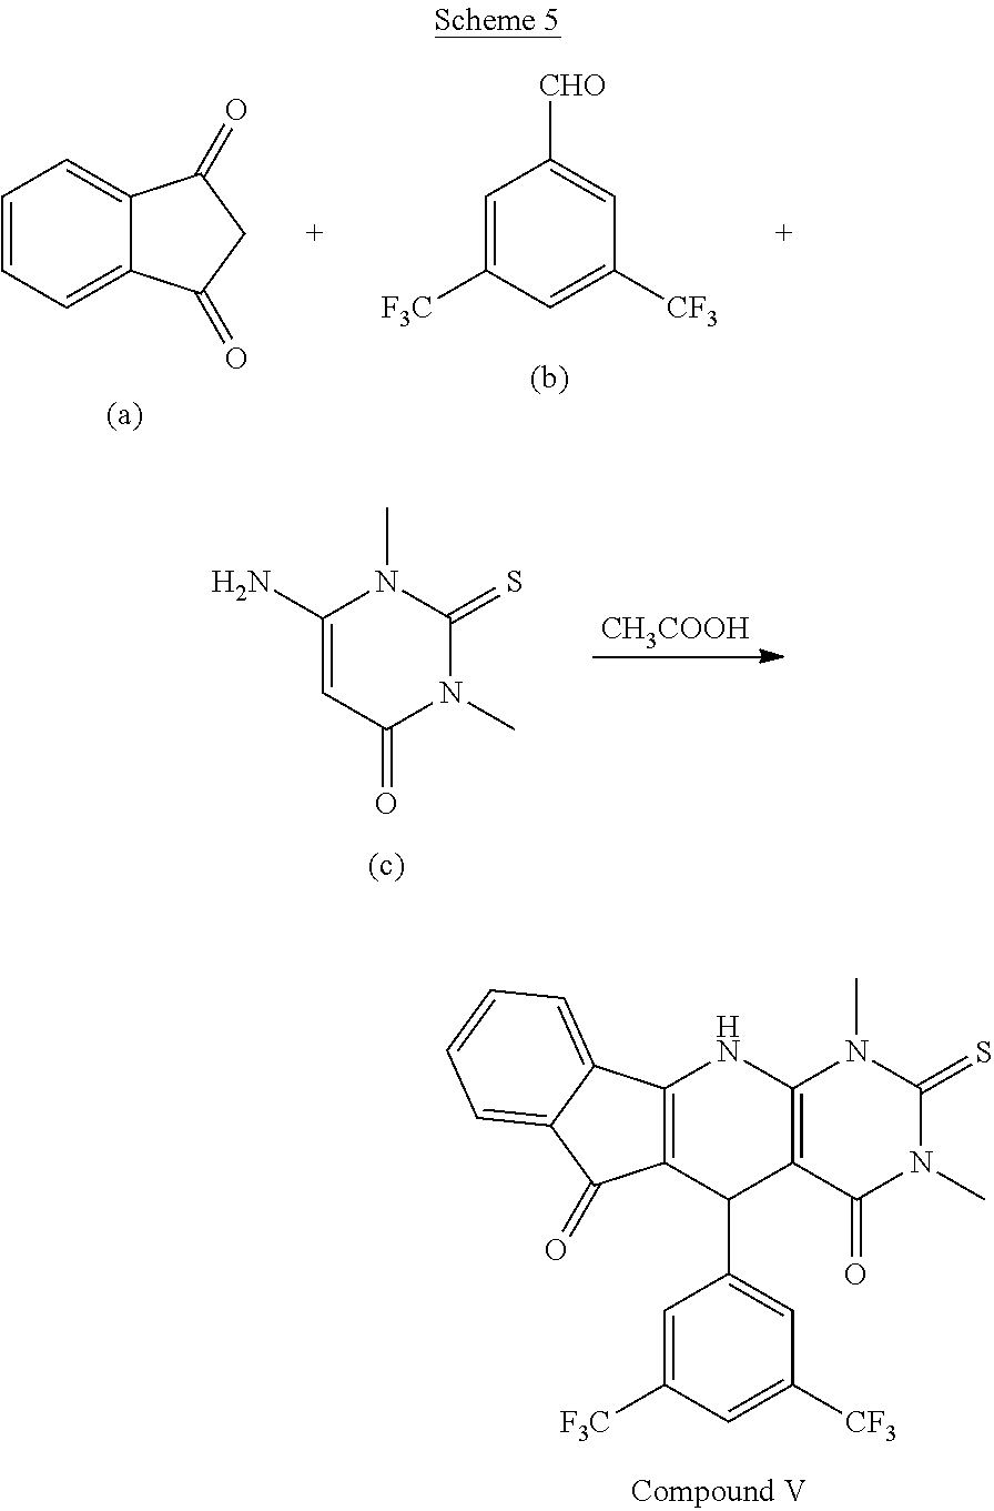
[CH3COOH].C1(N)=CC(=O)N(C)C(=S)N1C.C12=C(C(=O)N(C)C(=S)N1C)C(C1=CC([CF3])=CC([F3C])=C1)C1=C(N2)C2=CC=CC=C2C1=O.C1=CC=C2C(=C1)C(=O)CC2=O.C1([CHO])=CC([CF3])=CC([F3C])=C1
